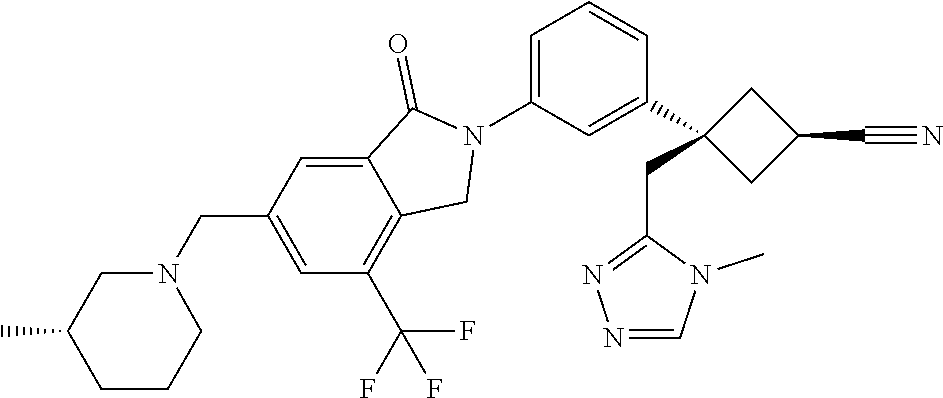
N1(C2=CC=CC(C3(CC4=NN=CN4C)CC(C#N)C3)=C2)C(=O)C2=CC(CN3CC(C)CCC3)=CC(C(F)(F)F)=C2C1
